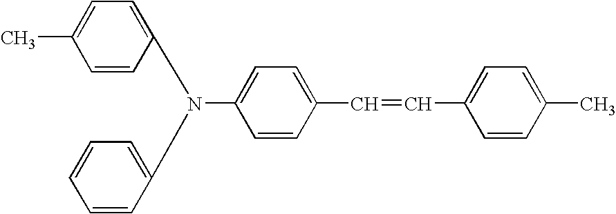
C1=CC(N(C2=CC=C(C=CC3=CC=C(C)C=C3)C=C2)C2=CC=CC=C2)=CC=C1C
